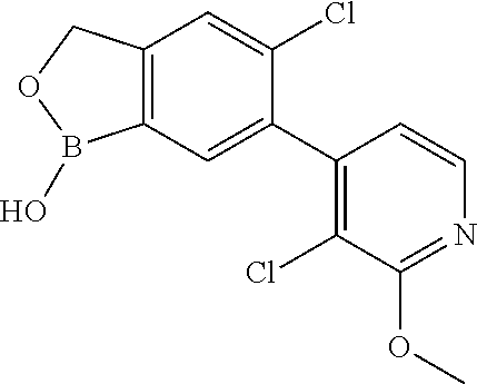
C12=C(COB1O)C=C(Cl)C(C1=C(Cl)C(OC)=NC=C1)=C2
